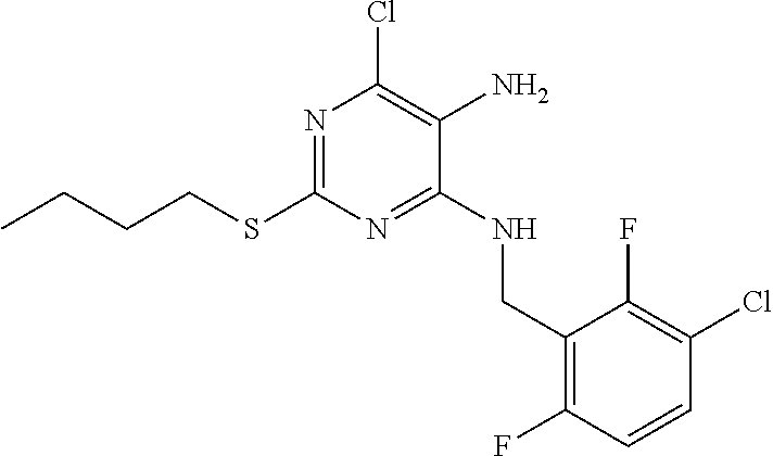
CCCCSC1=NC(Cl)=C(N)C(NCC2=C(F)C=CC(Cl)=C2F)=N1
